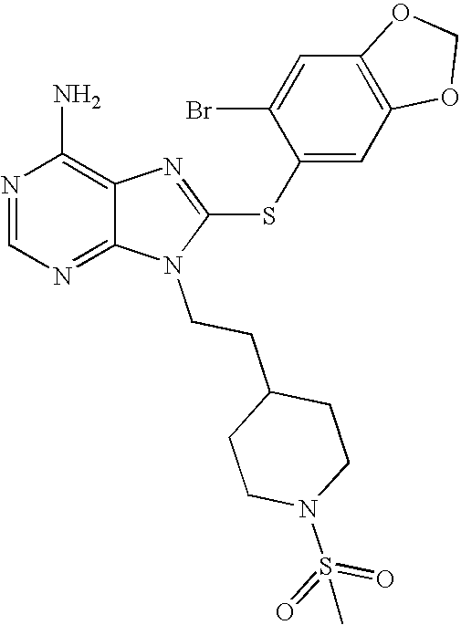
N1=CN=C2C(=C1N)N=C(SC1=CC3=C(C=C1Br)OCO3)N2CCC1CCN(S(=O)(=O)C)CC1
